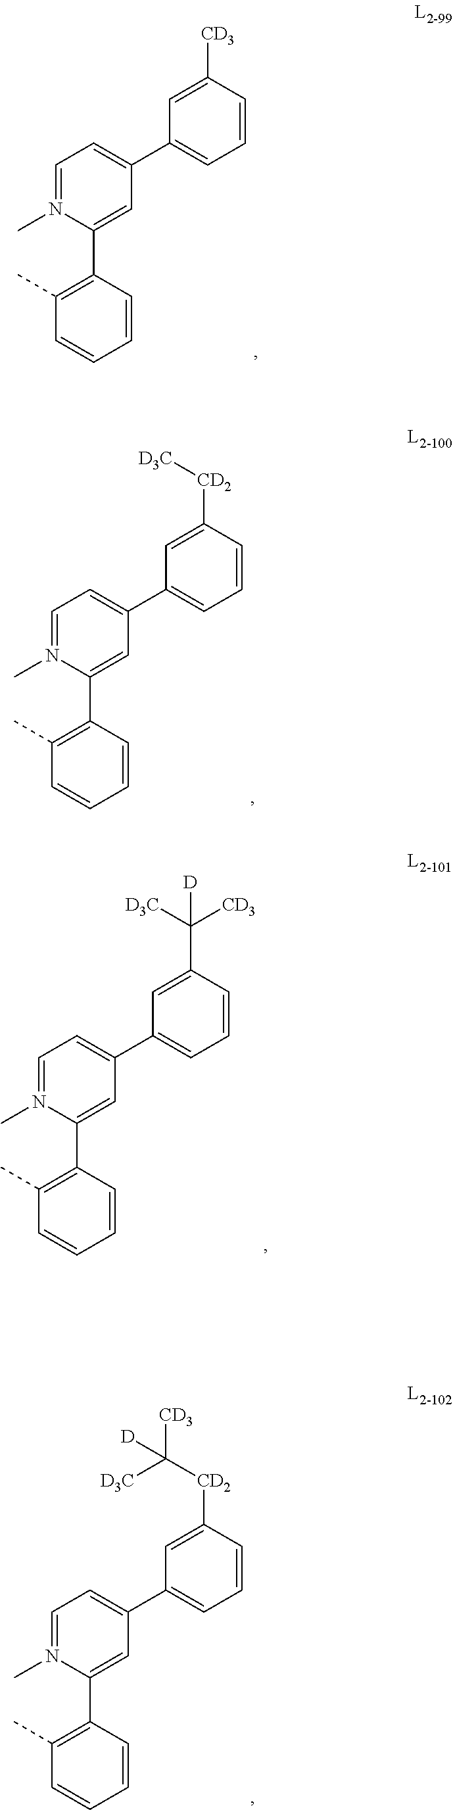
C1=C(C2=CC=CC([CD3])=C2)C=C(C2=C(C)C=CC=C2)N(C)=C1.C1=C(C2=CC=CC([CD2][D3C])=C2)C=C(C2=C(C)C=CC=C2)N(C)=C1.C1=C(C2=CC=CC(C([D3C])([CD3])[D])=C2)C=C(C2=C(C)C=CC=C2)N(C)=C1.C1=C(C2=CC=CC([CD2]C([CD3])([D3C])[D])=C2)C=C(C2=C(C)C=CC=C2)N(C)=C1
